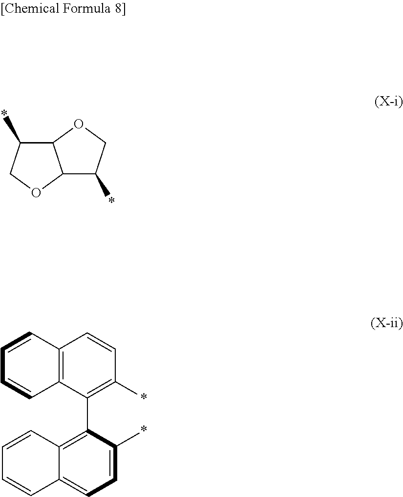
C12C(*)COC1C(*)CO2.C12=C(C(C3=C4C(=CC=C3*)C=CC=C4)=C(*)C=C1)C=CC=C2
